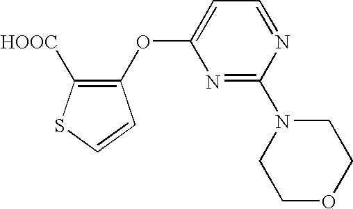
C1=C(OC2=C([HOOC])SC=C2)N=C(N2CCOCC2)N=C1
